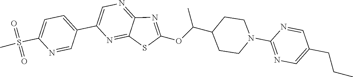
C1=C(C2=CC=C(S(=O)(=O)C)N=C2)N=C2C(=N1)N=C(OC(C1CCN(C3=NC=C(CCC)C=N3)CC1)C)S2
